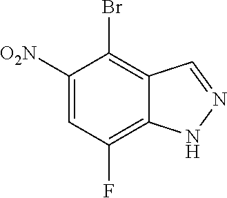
C1([O2N])=CC(F)=C2C(=C1Br)C=NN2
